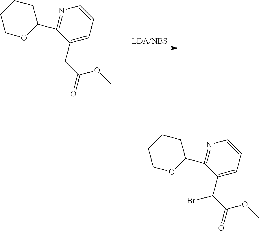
[LDA/NBS].N1=C(C2CCCCO2)C(CC(=O)OC)=CC=C1.N1=C(C2CCCCO2)C(C(C(=O)OC)Br)=CC=C1
